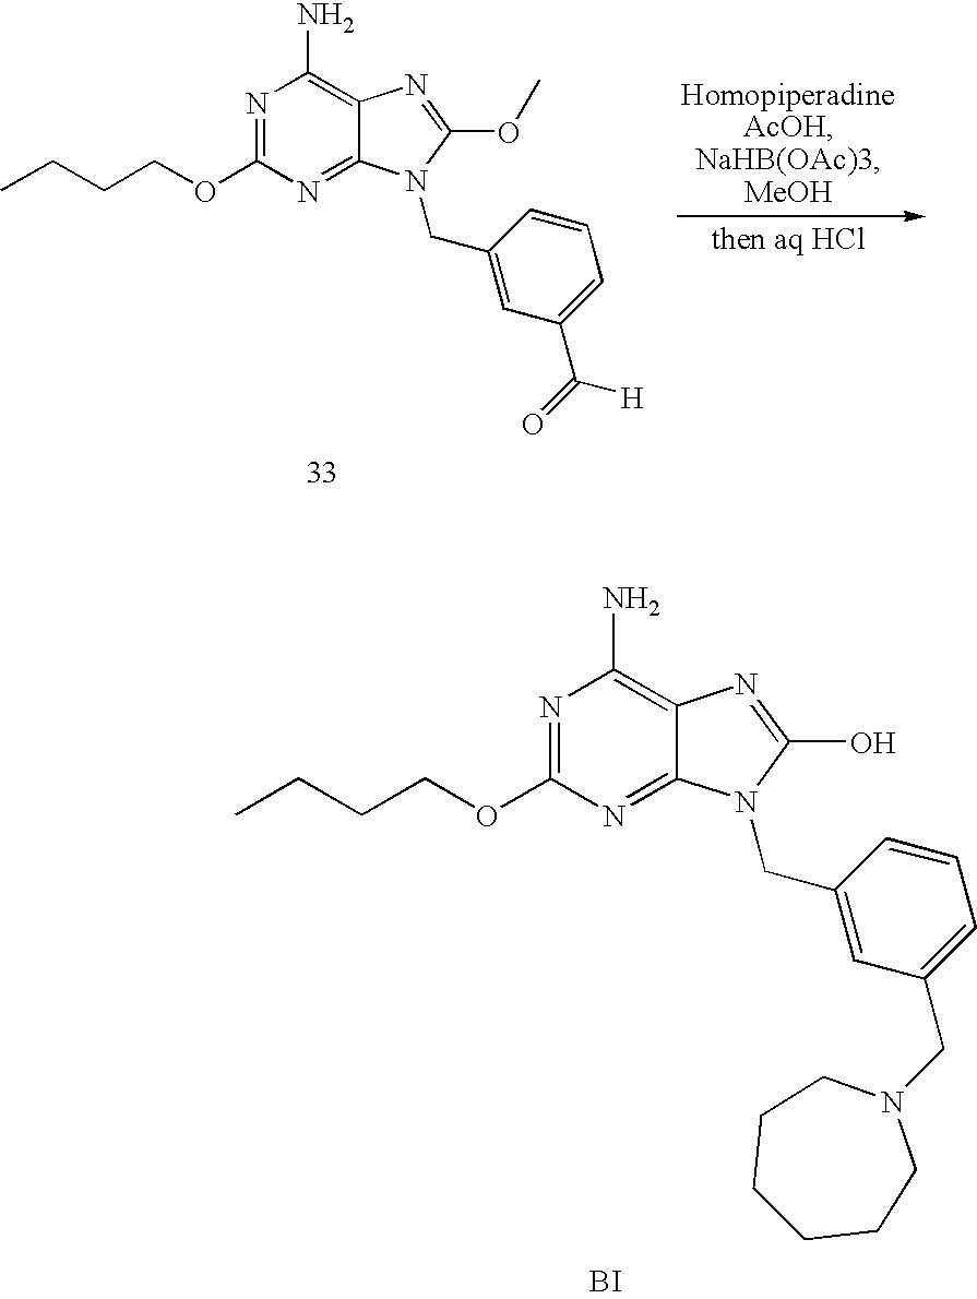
CCCCOC1=NC(N)=C2C(=N1)N(CC1=CC(C(=O)[H])=CC=C1)C(OC)=N2.CCCCOC1=NC(N)=C2C(=N1)N(CC1=CC(CN3CCCCCC3)=CC=C1)C(O)=N2.[BI]
